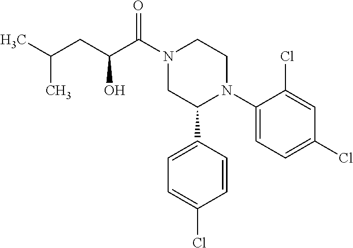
C(CC(C(N1CC(C2=CC=C(Cl)C=C2)N(C2=CC=C(Cl)C=C2Cl)CC1)=O)O)(C)C
